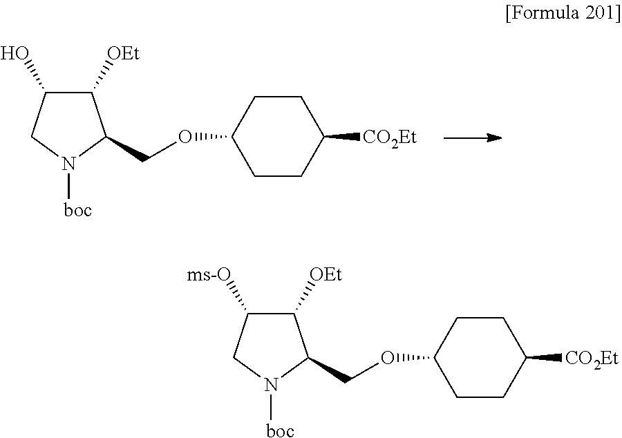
C1([OEt])C(O)CN([boc])C1COC1CCC([CO2Et])CC1.C1([OEt])C([ms-O])CN([boc])C1COC1CCC([CO2Et])CC1
